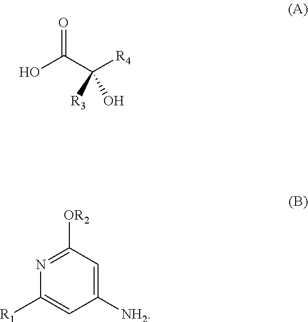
C1([NH2])=CC([OR2])=NC([R1])=C1.OC(C([R4])([R3])O)=O
